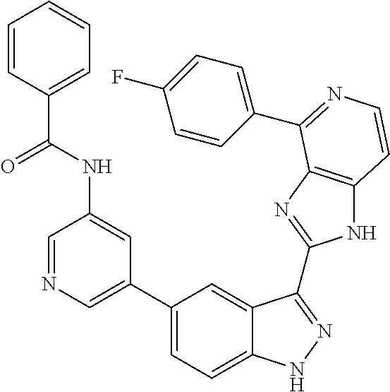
C1(C2=CN=CC(NC(=O)C3=CC=CC=C3)=C2)=CC=C2C(=C1)C(C1=NC3=C(N1)C=CN=C3C1=CC=C(F)C=C1)=NN2
